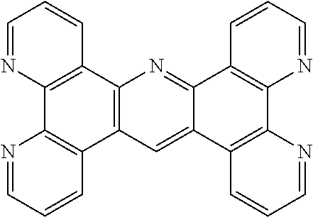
C1=NC2=C(C=C1)C1=C(C3=C2N=CC=C3)C=C2C(=N1)C1=C(C3=C2C=CC=N3)N=CC=C1
